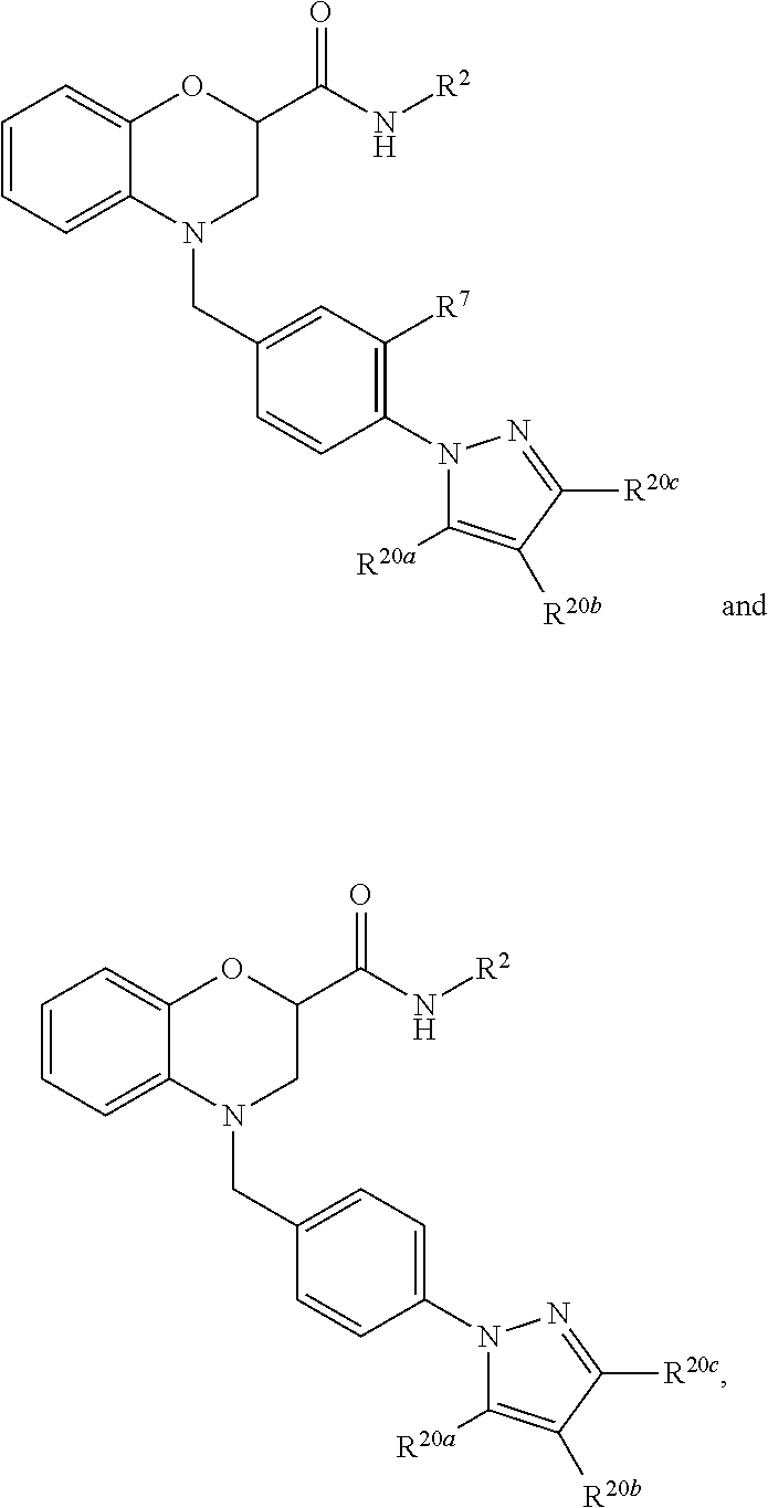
C1=CC=C2C(=C1)OC(C(N[R2])=O)CN2CC1=CC([R7])=C(N2C([R20a])=C([R20b])C([R20c])=N2)C=C1.C1=CC=C2C(=C1)OC(C(N[R2])=O)CN2CC1=CC=C(N2C([R20a])=C([R20b])C([R20c])=N2)C=C1
